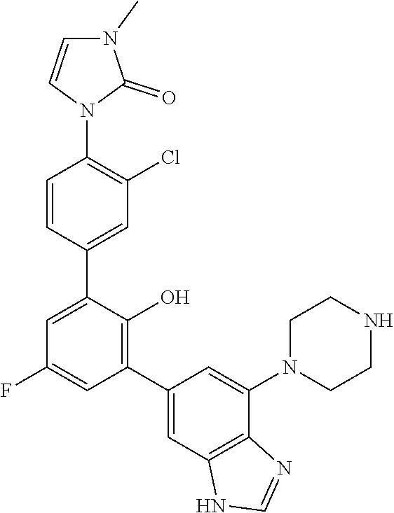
C1=CN(C2=C(Cl)C=C(C3=CC(F)=CC(C4=CC5=C(C(N6CCNCC6)=C4)N=CN5)=C3O)C=C2)C(=O)N1C
